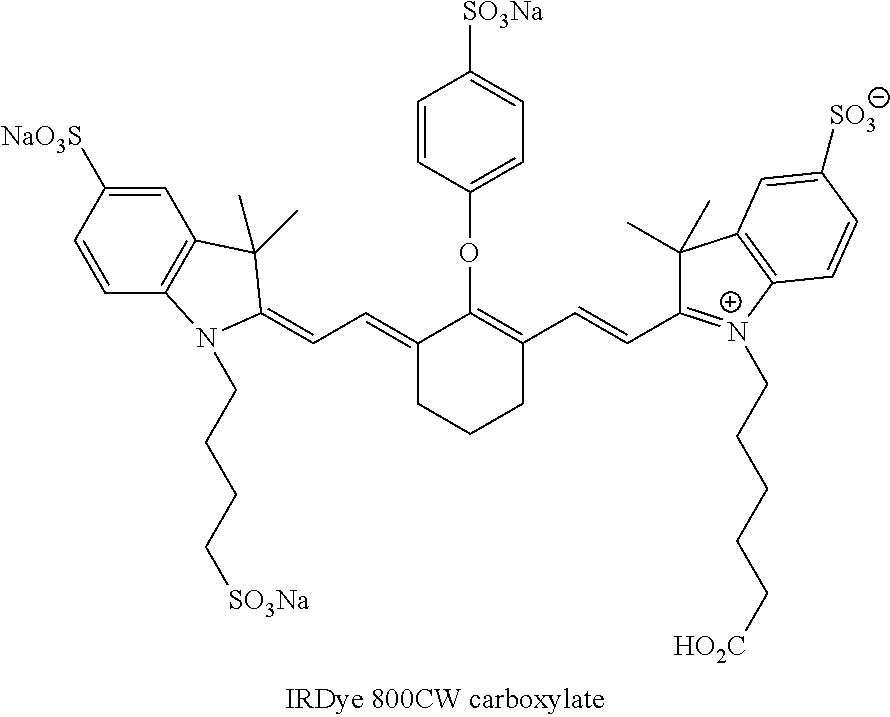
C1=CC(OC2=C(C=CC3=[N+](CCCCC[HO2C])C4=C(C3(C)C)C=C([SO3])C=C4)CCCC2=CC=C2N(CCCC[SO3Na])C3=C(C=C([NaO3S])C=C3)C2(C)C)=CC=C1[SO3Na]
